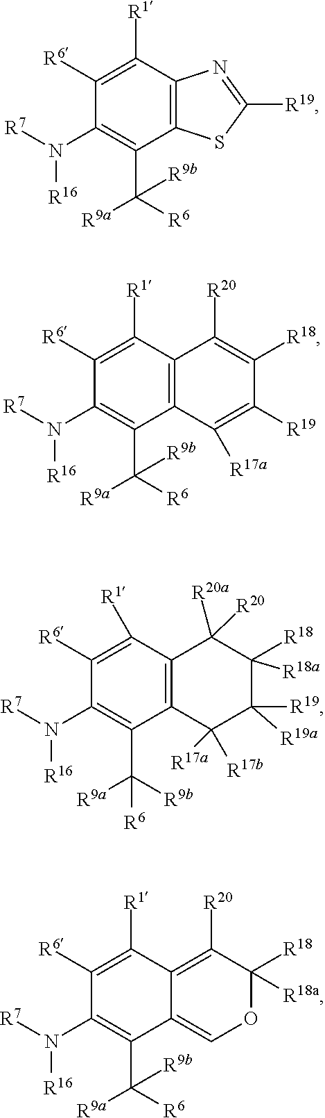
C1([R6])=C([R1])C2=C(C(C([R6])([R9b])[R9a])=C1N([R7])[R16])SC([R19])=N2.C1([R6])=C([R1])C2=C(C(C([R6])([R9b])[R9a])=C1N([R7])[R16])C([R17a])=C([R19])C([R18])=C2[R20].C1([R6])=C([R1])C2=C([R20])C([R18])([R18a])OC=C2C(C([R6])([R9b])[R9a])=C1N([R7])[R16].C1([R6])=C([R1])C2=C(C(C([R9b])([R9a])[R6])=C1N([R7])[R16])C([R17b])([R17a])C([R19a])([R19])C([R18])([R18a])C2([R20])[R20a]
